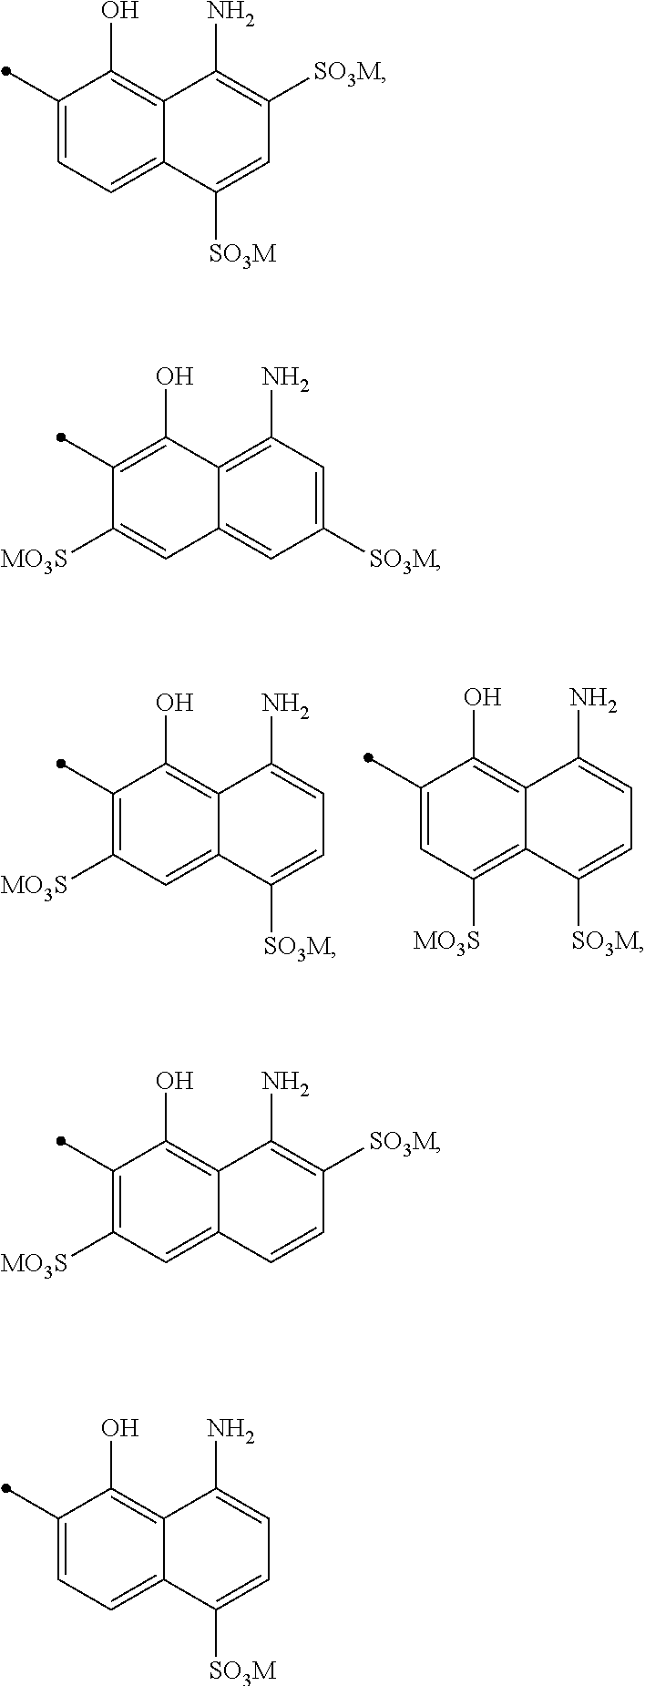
C1(C)=C([MO3S])C=C2C(=C1O)C(N)=CC=C2[SO3M].C1(C)=CC([MO3S])=C2C(=C1O)C(N)=CC=C2[SO3M].C1(C)=CC=C2C(=C1O)C(N)=C([SO3M])C=C2[SO3M].C1([SO3M])=CC(N)=C2C(=C1)C=C([MO3S])C(C)=C2O.C1(C)=C([MO3S])C=C2C(=C1O)C(N)=C([SO3M])C=C2.C1(C)=CC=C2C(=C1O)C(N)=CC=C2[SO3M]
